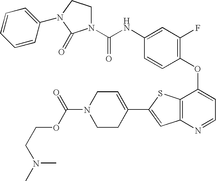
N1(C(NC2=CC(F)=C(OC3=CC=NC4=C3SC(C3=CCN(C(=O)OCCN(C)C)CC3)=C4)C=C2)=O)CCN(C2=CC=CC=C2)C1=O
